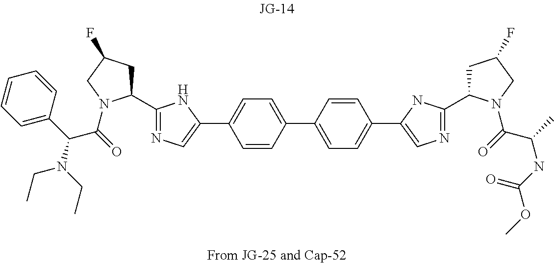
C1(C2=CC=C(C3=CN=C(C4CC(F)CN4C(C(NC(OC)=O)C)=O)N3)C=C2)=CC=C(C2=CN=C(C3CC(F)CN3C(C(N(CC)CC)C3=CC=CC=C3)=O)N2)C=C1
